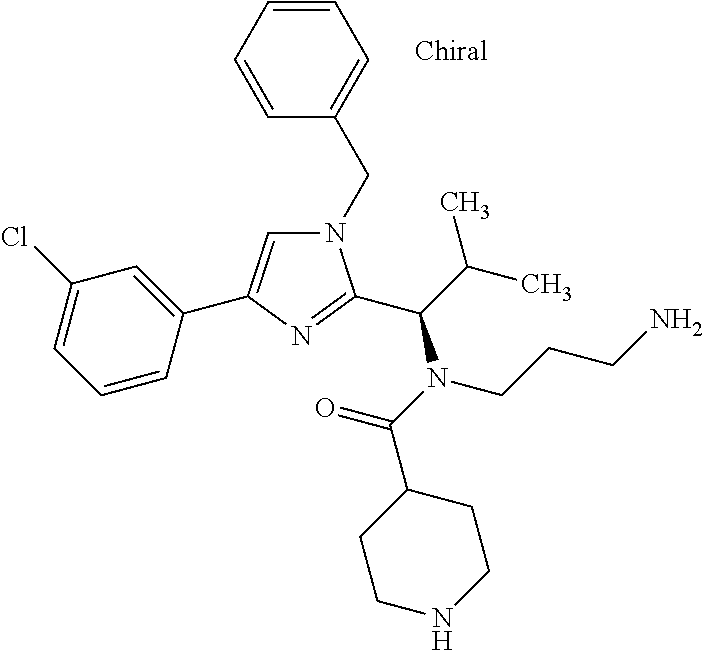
N1(CC2=CC=CC=C2)C=C(C2=CC(Cl)=CC=C2)N=C1C(N(C(=O)C1CCNCC1)CCCN)C(C)C
